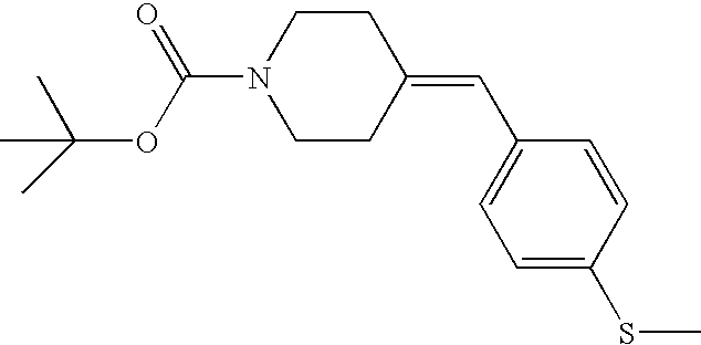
C1CN(C(=O)OC(C)(C)C)CCC1=CC1=CC=C(SC)C=C1
